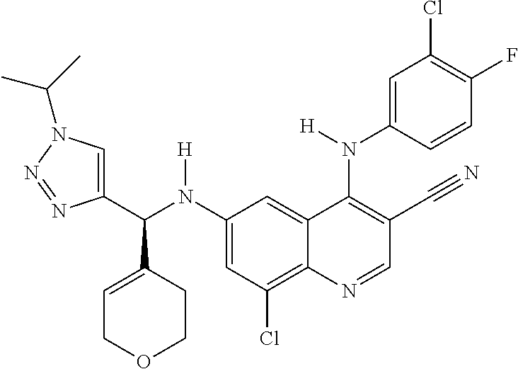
C1(N(C(C2=CN(C(C)C)N=N2)C2=CCOCC2)[H])=CC(Cl)=C2C(=C1)C(N(C1=CC(Cl)=C(F)C=C1)[H])=C(C#N)C=N2
